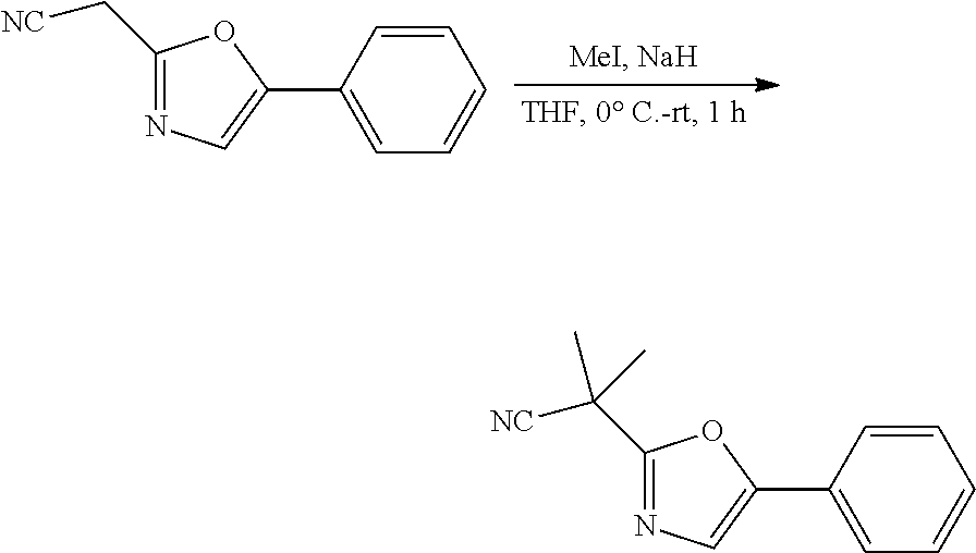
C1(C2=CC=CC=C2)=CN=C(C[NC])O1.C1(C2=CC=CC=C2)=CN=C(C([NC])(C)C)O1
